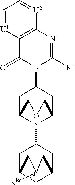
C12=C(N=C([R4])N(C3CC4N(C5CC6CC(C5)CC([R8])C6)C(C3)COC4)C1=O)[U2]=CC=[U1]2
